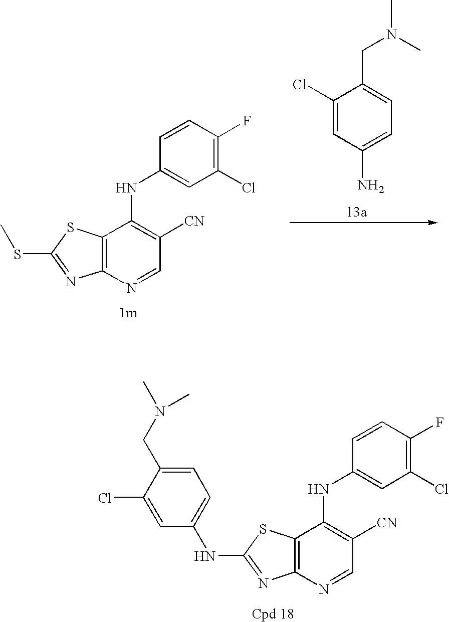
C12=C(N=CC([CN])=C1NC1=CC(Cl)=C(F)C=C1)N=C(SC)S2.C1(Cl)=CC(N)=CC=C1CN(C)C.C12=C(N=CC([CN])=C1NC1=CC(Cl)=C(F)C=C1)N=C(NC1=CC=C(CN(C)C)C(Cl)=C1)S2
